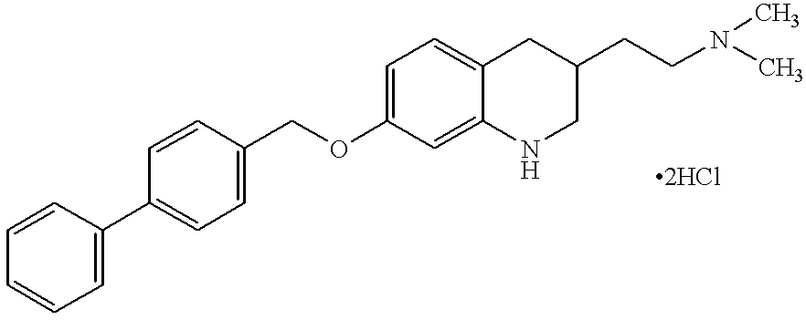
C1=CC=CC=C1C1=CC=C(COC2=CC=C3C(=C2)NCC(CCN(C)C)C3)C=C1
